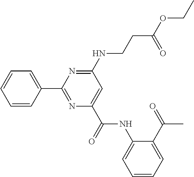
C1=CC=CC(C2=NC(C(NC3=CC=CC=C3C(=O)C)=O)=CC(NCCC(OCC)=O)=N2)=C1
